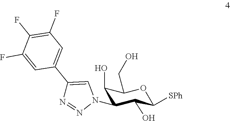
C1(O)C(N2C=C(C3=CC(F)=C(F)C(F)=C3)N=N2)C(O)C([SPh])OC1CO
